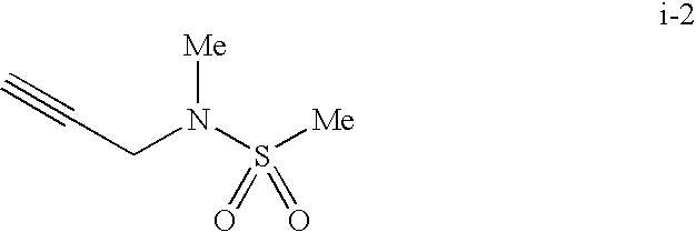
C#CCN(S([Me])(=O)=O)[Me]
